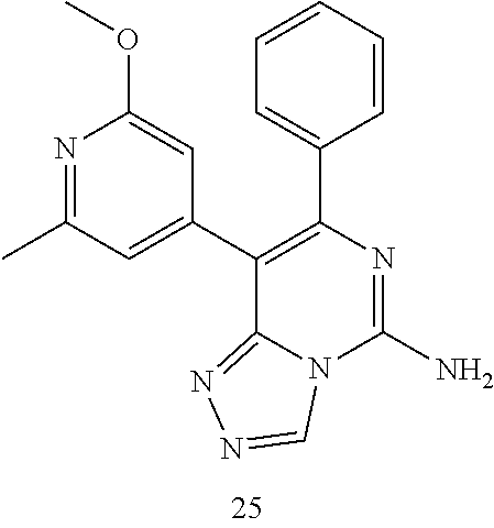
N1=C(C)C=C(C2=C(C3=CC=CC=C3)N=C(N)N3C2=NN=C3)C=C1OC
